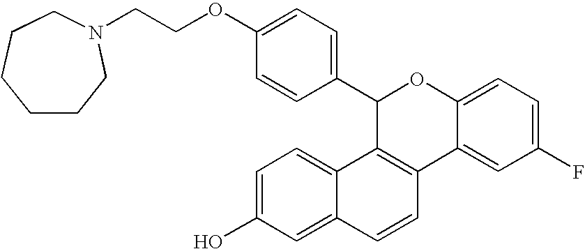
C1(C2=CC=C(OCCN3CCCCCC3)C=C2)C2=C(C3=CC(F)=CC=C3O1)C=CC1=CC(O)=CC=C21
